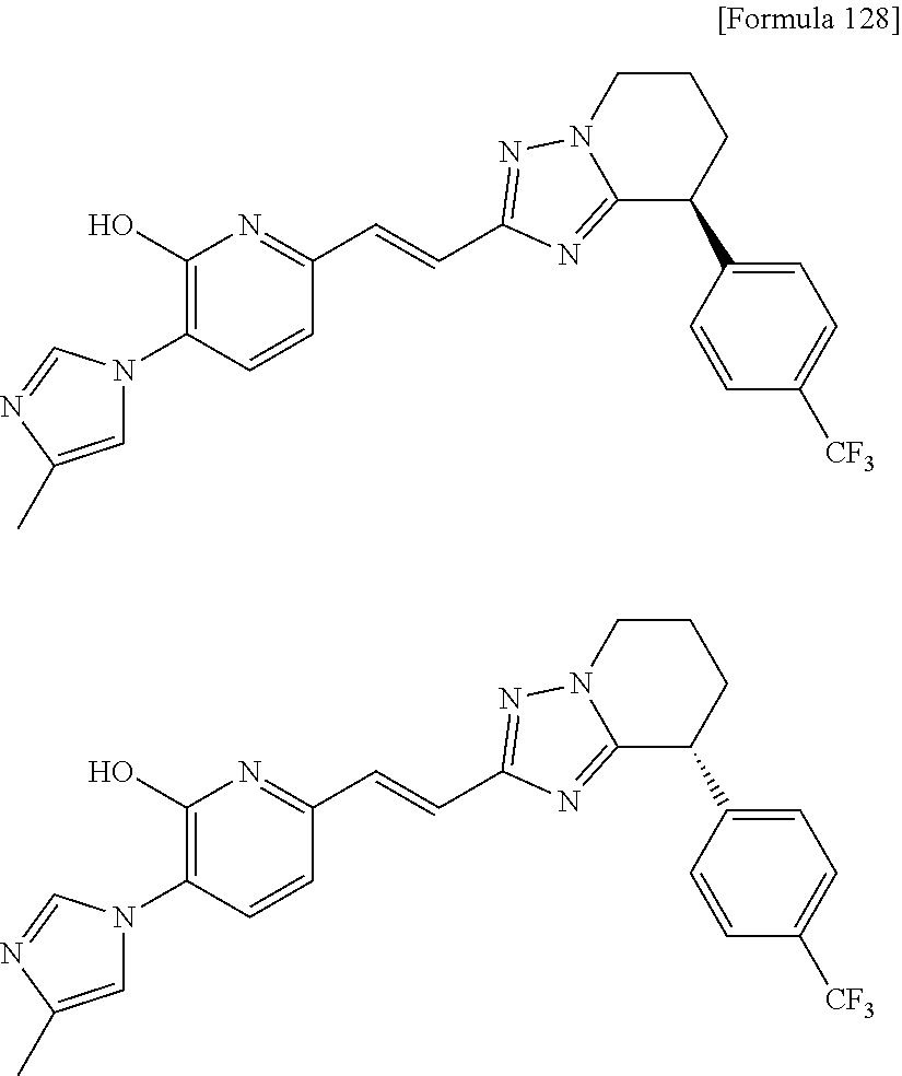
C1(O)=C(N2C=C(C)N=C2)C=CC(C=CC2=NN3CCCC(C4=CC=C([CF3])C=C4)C3=N2)=N1.C1(O)=C(N2C=C(C)N=C2)C=CC(C=CC2=NN3CCCC(C4=CC=C([CF3])C=C4)C3=N2)=N1
